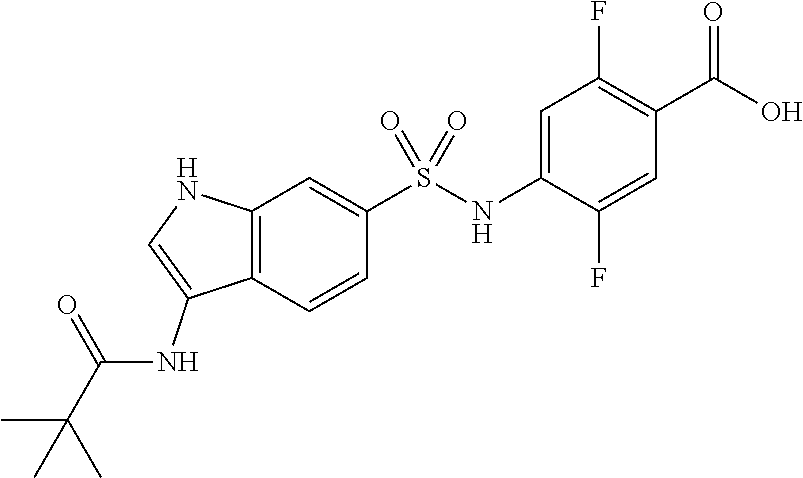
C1=CC2=C(C=C1S(NC1=CC(F)=C(C(O)=O)C=C1F)(=O)=O)NC=C2NC(C(C)(C)C)=O
